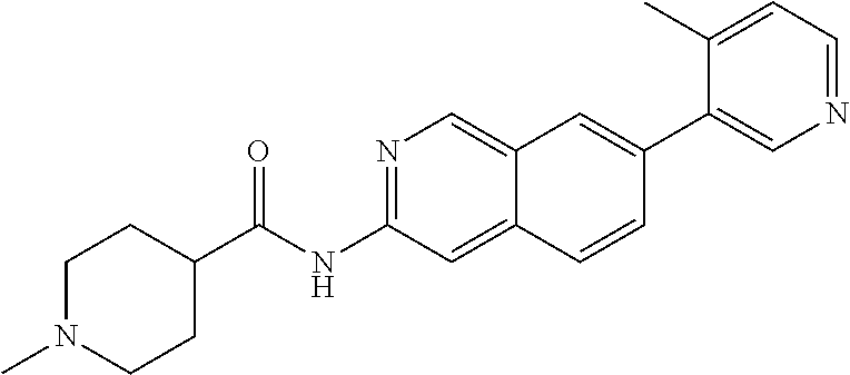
C1(C2=CC3=CN=C(NC(C4CCN(C)CC4)=O)C=C3C=C2)=CN=CC=C1C
